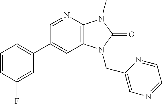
C1=CC(F)=CC(C2=CC3=C(N=C2)N(C)C(=O)N3CC2=CN=CC=N2)=C1
